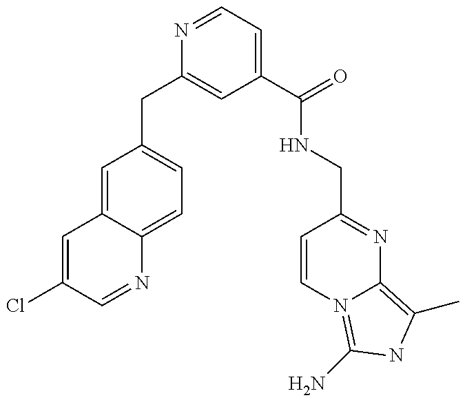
C1=C(Cl)C=NC2=CC=C(CC3=CC(C(NCC4=NC5=C(C)NC(N)=N5C=C4)=O)=CC=N3)C=C12
